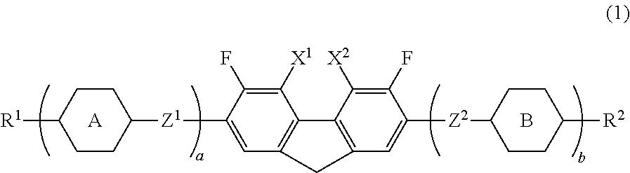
B.[A].C1C([R1])CCC([Z1]C2=CC3=C(C([X1])=C2F)C2=C(C=C([Z2]C4CCC([R2])CC4)C(F)=C2[X2])C3)C1
